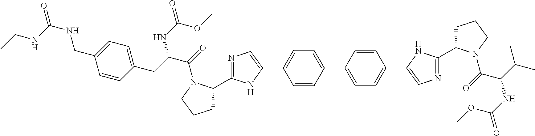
C1=CC(C2=CC=C(C3=CN=C(C4CCCN4C(=O)C(C(C)C)NC(=O)OC)N3)C=C2)=CC=C1C1=CN=C(C2CCCN2C(=O)C(NC(OC)=O)CC2=CC=C(CNC(=O)NCC)C=C2)N1
